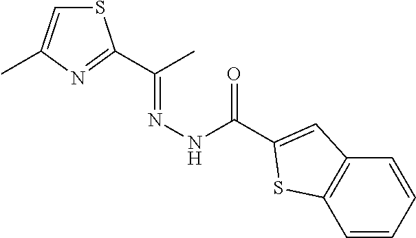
S1C=C(C)N=C1C(C)=NNC(=O)C1=CC2=C(C=CC=C2)S1
